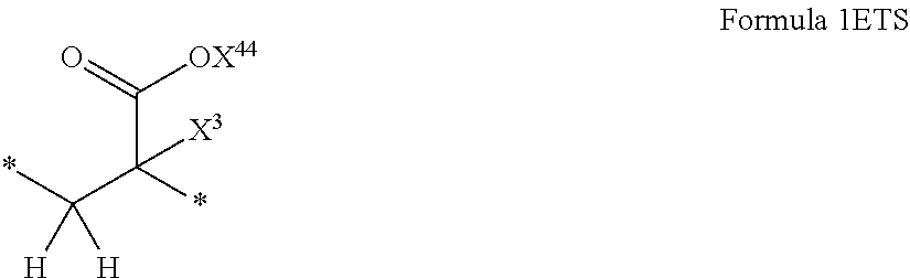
*C(C(C(=O)[OX44])([X3])*)([H])[H]
